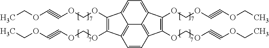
C1(OCOC#COCC)=C(OCOC#COCC)C2=C3C4=C(C(OCOC#COCC)=C(OCOC#COCC)C4=CC=C13)C=C2
